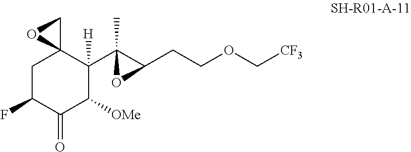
C1C(F)C(=O)C([OMe])C(C2(C)C(CCOC[CF3])O2)([H])C12CO2
